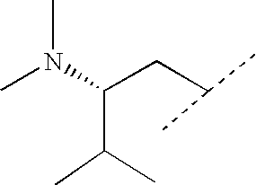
CN(C(CC(C)C)C(C)C)C
